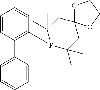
C1=CC(C2=CC=CC=C2)=C(P2C(C)(C)CC3(CC2(C)C)OCCO3)C=C1
